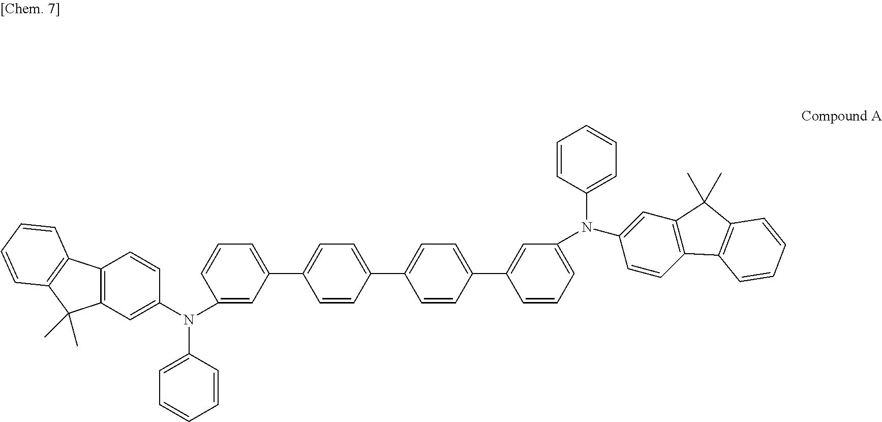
C1(N(C2=CC=CC=C2)C2=CC3=C(C=C2)C2=C(C3(C)C)C=CC=C2)=CC(C2=CC=C(C3=CC=C(C4=CC(N(C5=CC6=C(C=C5)C5=C(C6(C)C)C=CC=C5)C5=CC=CC=C5)=CC=C4)C=C3)C=C2)=CC=C1
